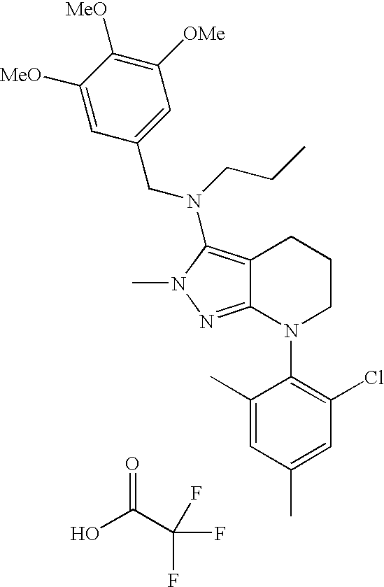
OC(C(F)(F)F)=O.C12=NN(C)C(N(CCC)CC3=CC([OMe])=C([MeO])C([MeO])=C3)=C1CCCN2C1=C(Cl)C=C(C)C=C1C
